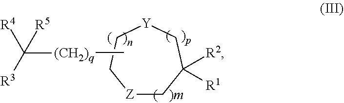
[Z]1CC([R1])([R2])C[Y]CC1.C[(CH2)q]C([R5])([R4])[R3]
